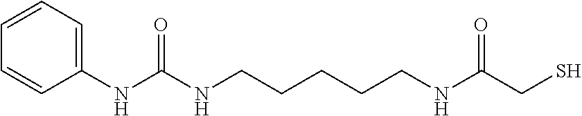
C1=CC=CC=C1NC(NCCCCCNC(CS)=O)=O
